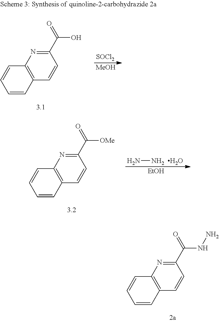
C1(C(=O)O)=NC2=C(C=C1)C=CC=C2.[SOCl2].[MeOH].C1(C(=O)[OMe])=NC2=C(C=C1)C=CC=C2.N[NH2  H2O].[EtOH].C1(C(=O)NN)=NC2=C(C=C1)C=CC=C2
